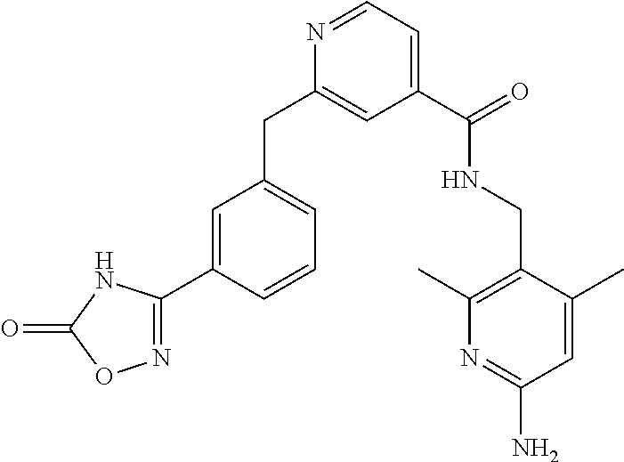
N1=CC=C(C(NCC2=C(C)N=C(N)C=C2C)=O)C=C1CC1=CC=CC(C2=NOC(=O)N2)=C1
